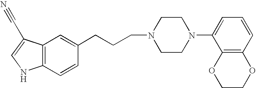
C12=C(C=CC(CCCN3CCN(C4=CC=CC5=C4OCCO5)CC3)=C1)NC=C2C#N
